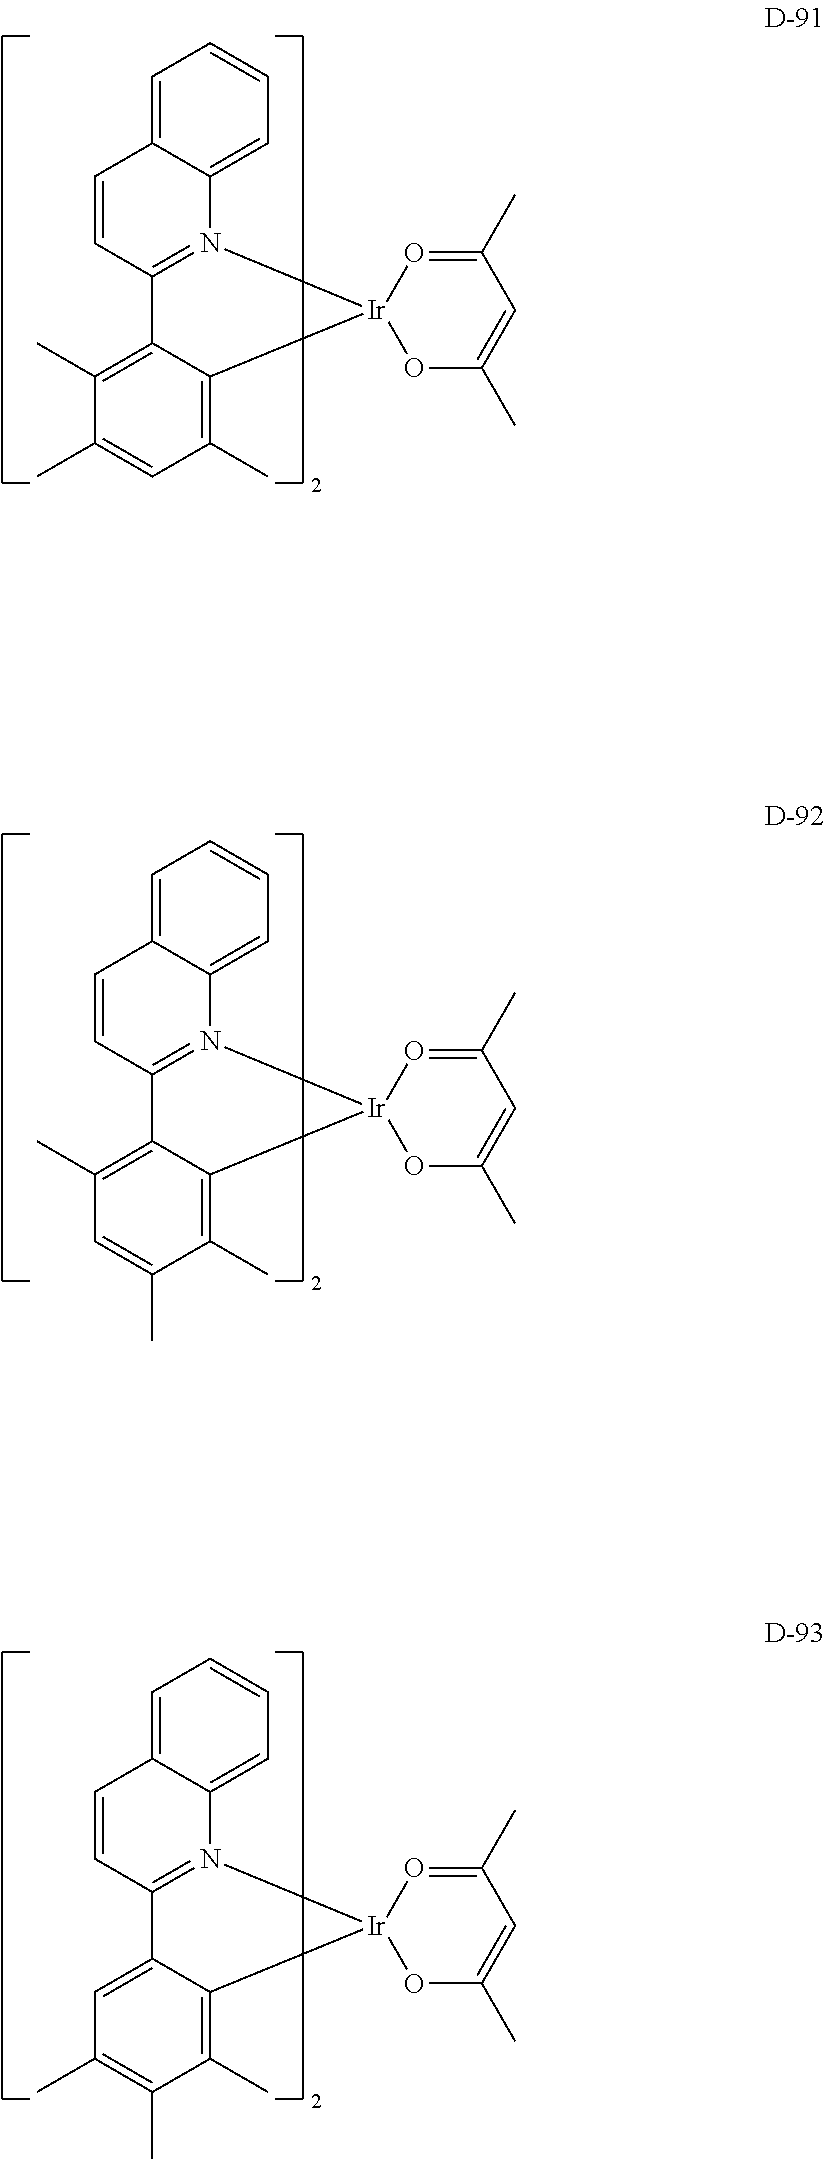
C12=CC=CC=C1N1=C(C=C2)C2=C(C)C(C)=CC(C)=C2[Ir]12OC(C)=CC(C)=O2.C12=CC=CC=C1N1=C(C=C2)C2=C(C)C=C(C)C(C)=C2[Ir]12OC(C)=CC(C)=O2.C12=CC=CC=C1N1=C(C=C2)C2=CC(C)=C(C)C(C)=C2[Ir]12OC(C)=CC(C)=O2
